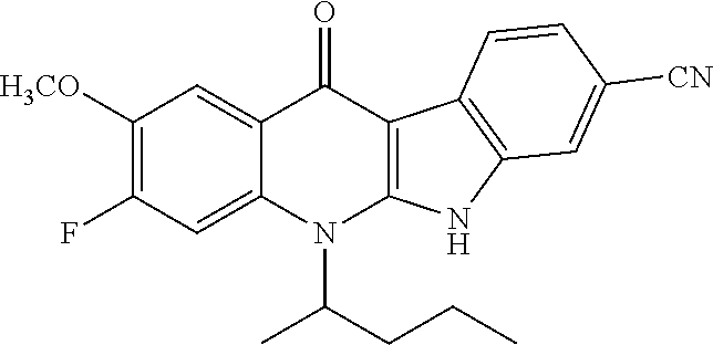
FC1=C([H3CO])C=C2C(=C1)N(C(CCC)C)C1=C(C2=O)C2=C(N1)C=C([CN])C=C2
